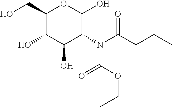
C1(CO)C(O)C(O)C(N(C(CCC)=O)C(OCC)=O)C(O)O1
